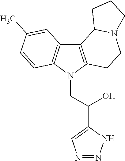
C12=C(N(CC(C3=CN=NN3)O)C3=C1C=C(C)C=C3)CCN1C2CCC1
